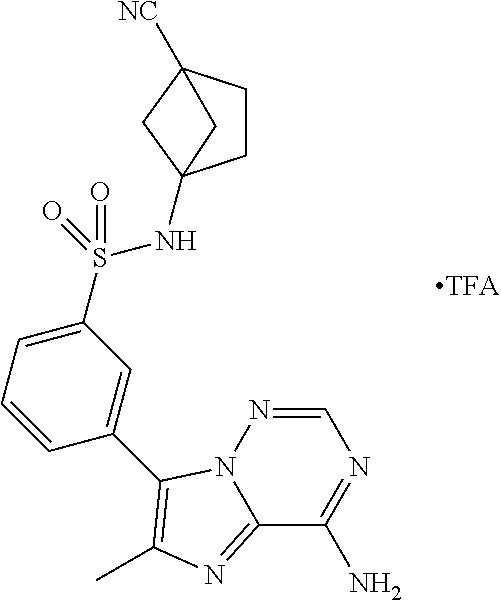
C12=NC(C)=C(C3=CC(S(=O)(=O)NC45CCC([NC])(C4)C5)=CC=C3)N1N=CN=C2N
